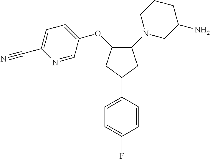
C1=C(F)C=CC(C2CC(OC3=CC=C(C#N)N=C3)C(N3CC(N)CCC3)C2)=C1
